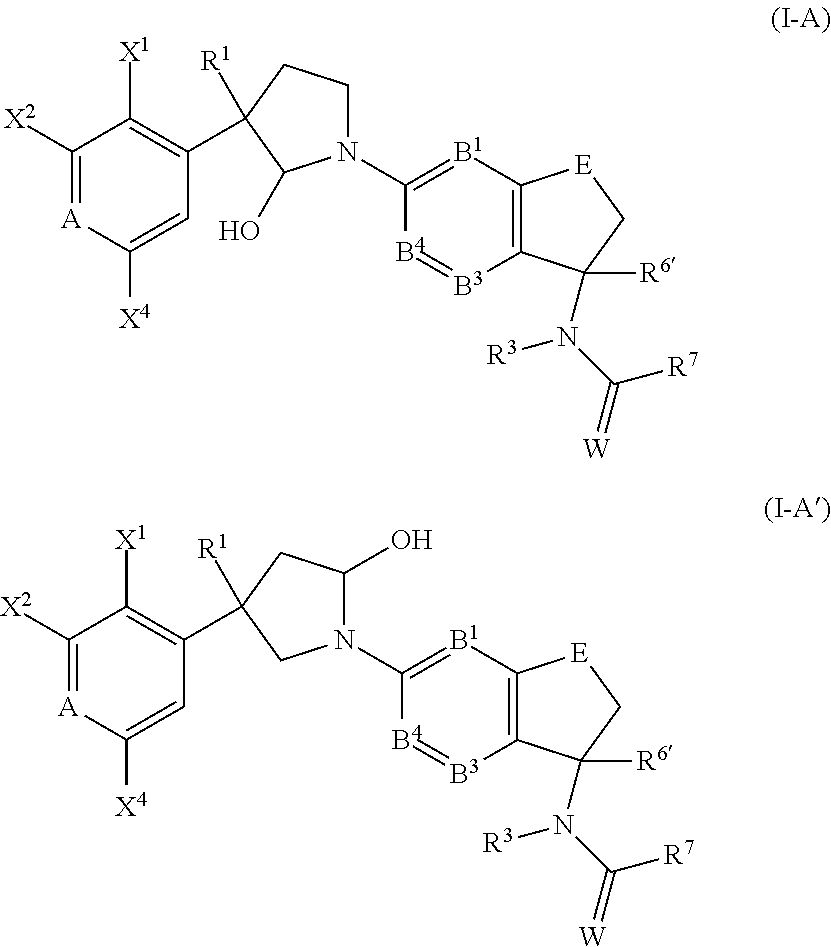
C1([X2])=[A]C([X4])=CC(C2([R1])C(O)N(C3=[B1]C4=C([B3]=[B4]3)C(N(C(=[W])[R7])[R3])([R6])C[E]4)CC2)=C1[X1].C1([X2])=[A]C([X4])=CC(C2([R1])CN(C3=[B1]C4=C([B3]=[B4]3)C(N(C(=[W])[R7])[R3])([R6])C[E]4)C(O)C2)=C1[X1]
